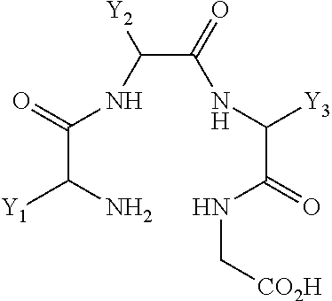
C(C(=O)NC(C(=O)NC[CO2H])[Y3])(NC(C(N)[Y1])=O)[Y2]
